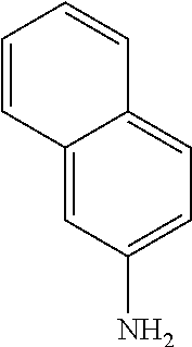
C12=CC(N)=CC=C1C=CC=C2
